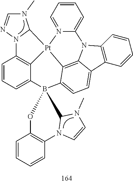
C12=C(C=CC=C1)C1=CC=C3C4=C1N2C1=CC=CC=N1[Pt]41C2=C(C=CC=C2B32C3N(C4=C(C=CC=C4)O2)C=CN3C)N2C1N(C)C=N2
